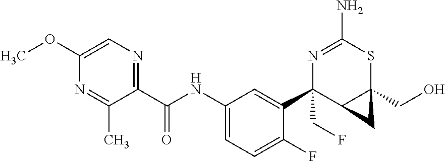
N1=C(N)SC2(CO)C(C1(C1=CC(NC(C3=NC=C(OC)N=C3C)=O)=CC=C1F)CF)C2
